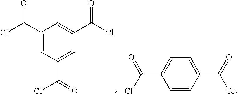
C1(C(=O)Cl)=CC=C(C(Cl)=O)C=C1.C1(C(Cl)=O)=CC(C(=O)Cl)=CC(C(Cl)=O)=C1
